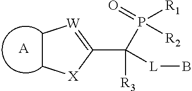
C1C[X]C(C(P(=O)([R2])[R1])([R3])[L]B)=[W]1.[A]
